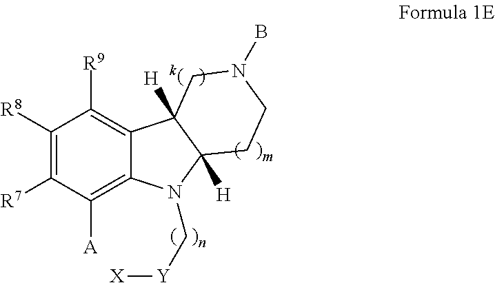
C1([R8])=C([R7])C([A])=C2C(=C1[R9])C1([H])C([H])(N2C[Y][X])CCN(B)C1
